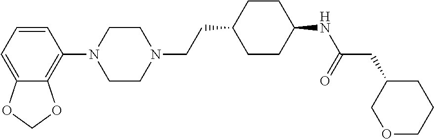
C1=CC=C2C(=C1N1CCN(CCC3CCC(NC(=O)CC4CCCOC4)CC3)CC1)OCO2
